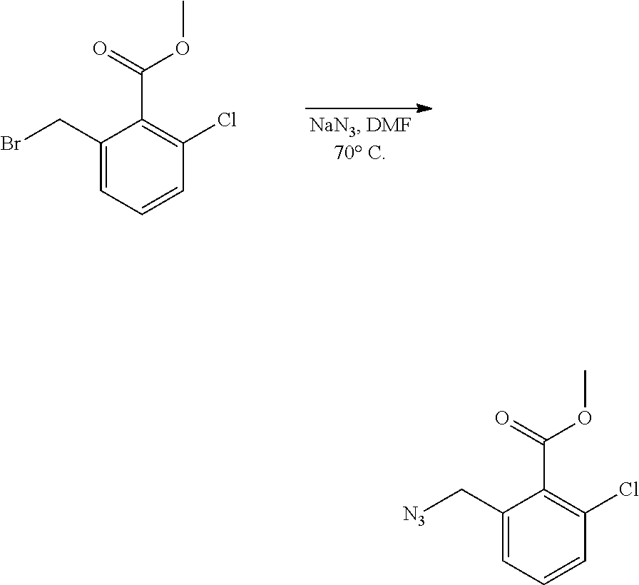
C1(CBr)=CC=CC(Cl)=C1C(=O)OC.C1(C[N3])=CC=CC(Cl)=C1C(=O)OC
